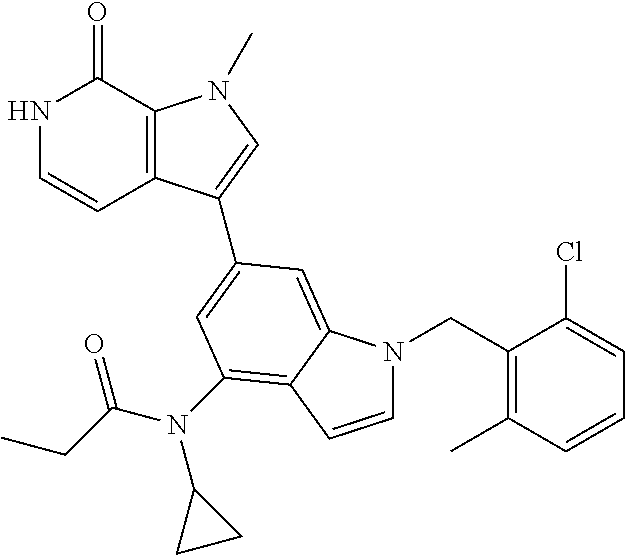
N1C=CC2=C(C1=O)N(C)C=C2C1=CC(N(C(CC)=O)C2CC2)=C2C(=C1)N(CC1=C(C)C=CC=C1Cl)C=C2
